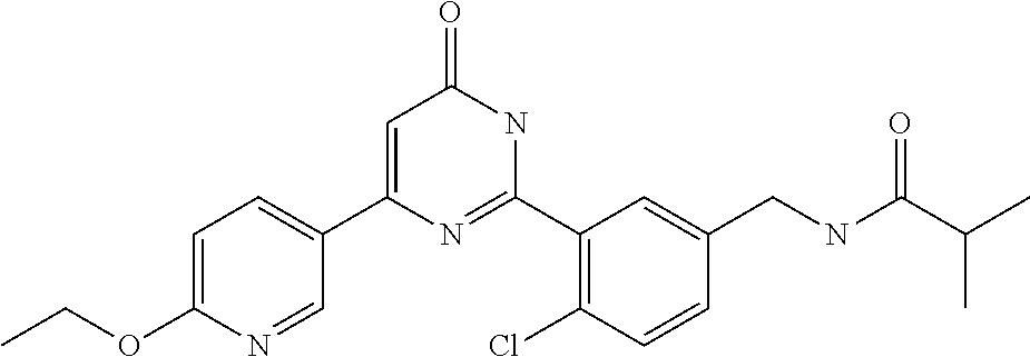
C1(C2=CC(=O)NC(C3=C(Cl)C=CC(CNC(C(C)C)=O)=C3)=N2)=CC=C(OCC)N=C1
